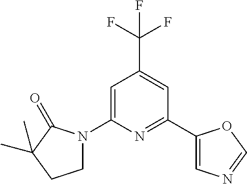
C1=C(N2CCC(C)(C)C2=O)N=C(C2=CN=CO2)C=C1C(F)(F)F
